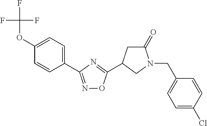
C1=C(OC(F)(F)F)C=CC(C2=NOC(C3CC(=O)N(CC4=CC=C(Cl)C=C4)C3)=N2)=C1
